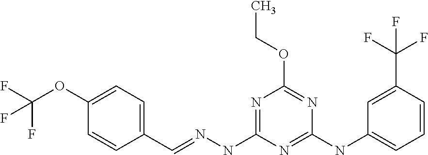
C1(C=NNC2=NC(OCC)=NC(NC3=CC=CC(C(F)(F)F)=C3)=N2)=CC=C(OC(F)(F)F)C=C1
